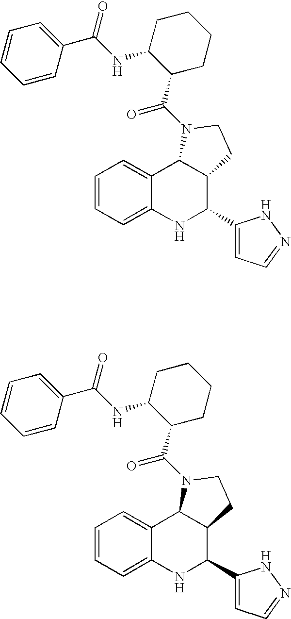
C1=CC=C2C(=C1)C1C(C(C3=CC=NN3)N2)CCN1C(C1C(NC(C2=CC=CC=C2)=O)CCCC1)=O.C1=CC=C2C(=C1)C1C(C(C3=CC=NN3)N2)CCN1C(C1C(NC(C2=CC=CC=C2)=O)CCCC1)=O
